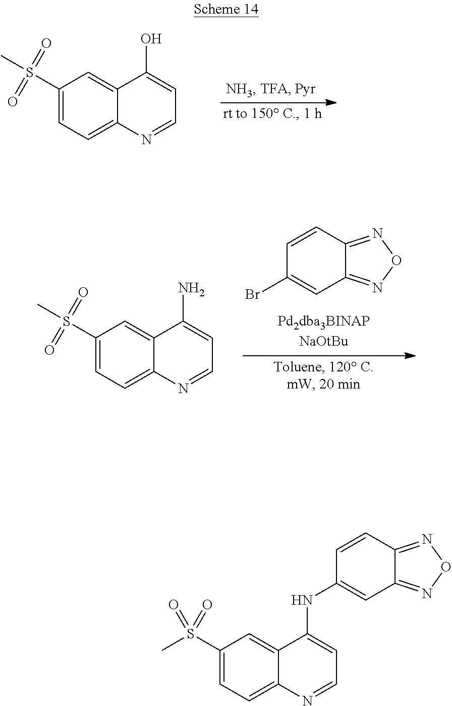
C1(S(=O)(=O)C)=CC=C2C(=C1)C(O)=CC=N2.C1=CC2=NON=C2C=C1Br.C1(S(=O)(=O)C)=CC=C2C(=C1)C(N)=CC=N2.C1(S(C)(=O)=O)=CC=C2C(=C1)C(NC1=CC3=NON=C3C=C1)=CC=N2
